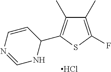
Cl.C1(C)=C(F)SC(C2C=CN=CN2)=C1C
